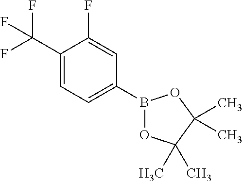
C1(C(F)(F)F)=CC=C(B2OC(C)(C)C(C)(C)O2)C=C1F
